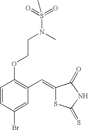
C1=CC(OCCN(S(=O)(=O)C)C)=C(C=C2SC(=S)NC2=O)C=C1Br
